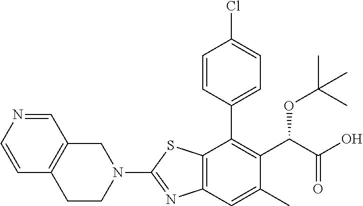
C1=CC2=C(C=N1)CN(C1=NC3=C(S1)C(C1=CC=C(Cl)C=C1)=C(C(OC(C)(C)C)C(=O)O)C(C)=C3)CC2
